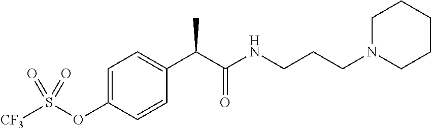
C1=CC(OS([CF3])(=O)=O)=CC=C1C(C(NCCCN1CCCCC1)=O)C
